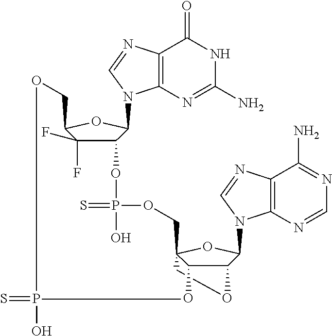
C12=C(N=C(N)NC1=O)N(C1C(OP(=S)(O)OCC34OC(N5C6=C(C(N)=NC=N6)N=C5)C(OC3)C4O)C(F)(F)C(CO)O1)C=N2.S=PO
